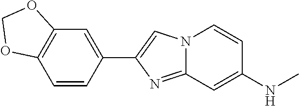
C1(C2=CN3C(=N2)C=C(NC)C=C3)=CC2=C(C=C1)OCO2
